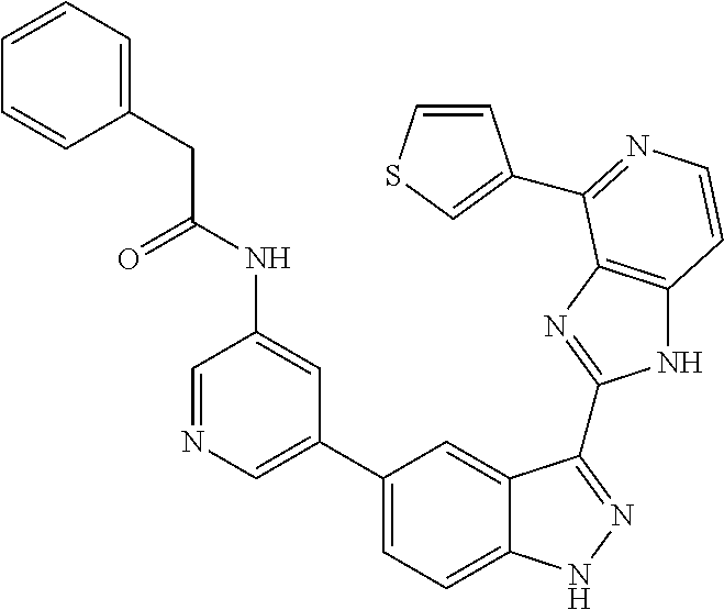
C1(C2=CN=CC(NC(=O)CC3=CC=CC=C3)=C2)=CC=C2C(=C1)C(C1=NC3=C(N1)C=CN=C3C1=CSC=C1)=NN2
